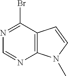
BrC1=NC=NC2=C1C=CN2C
